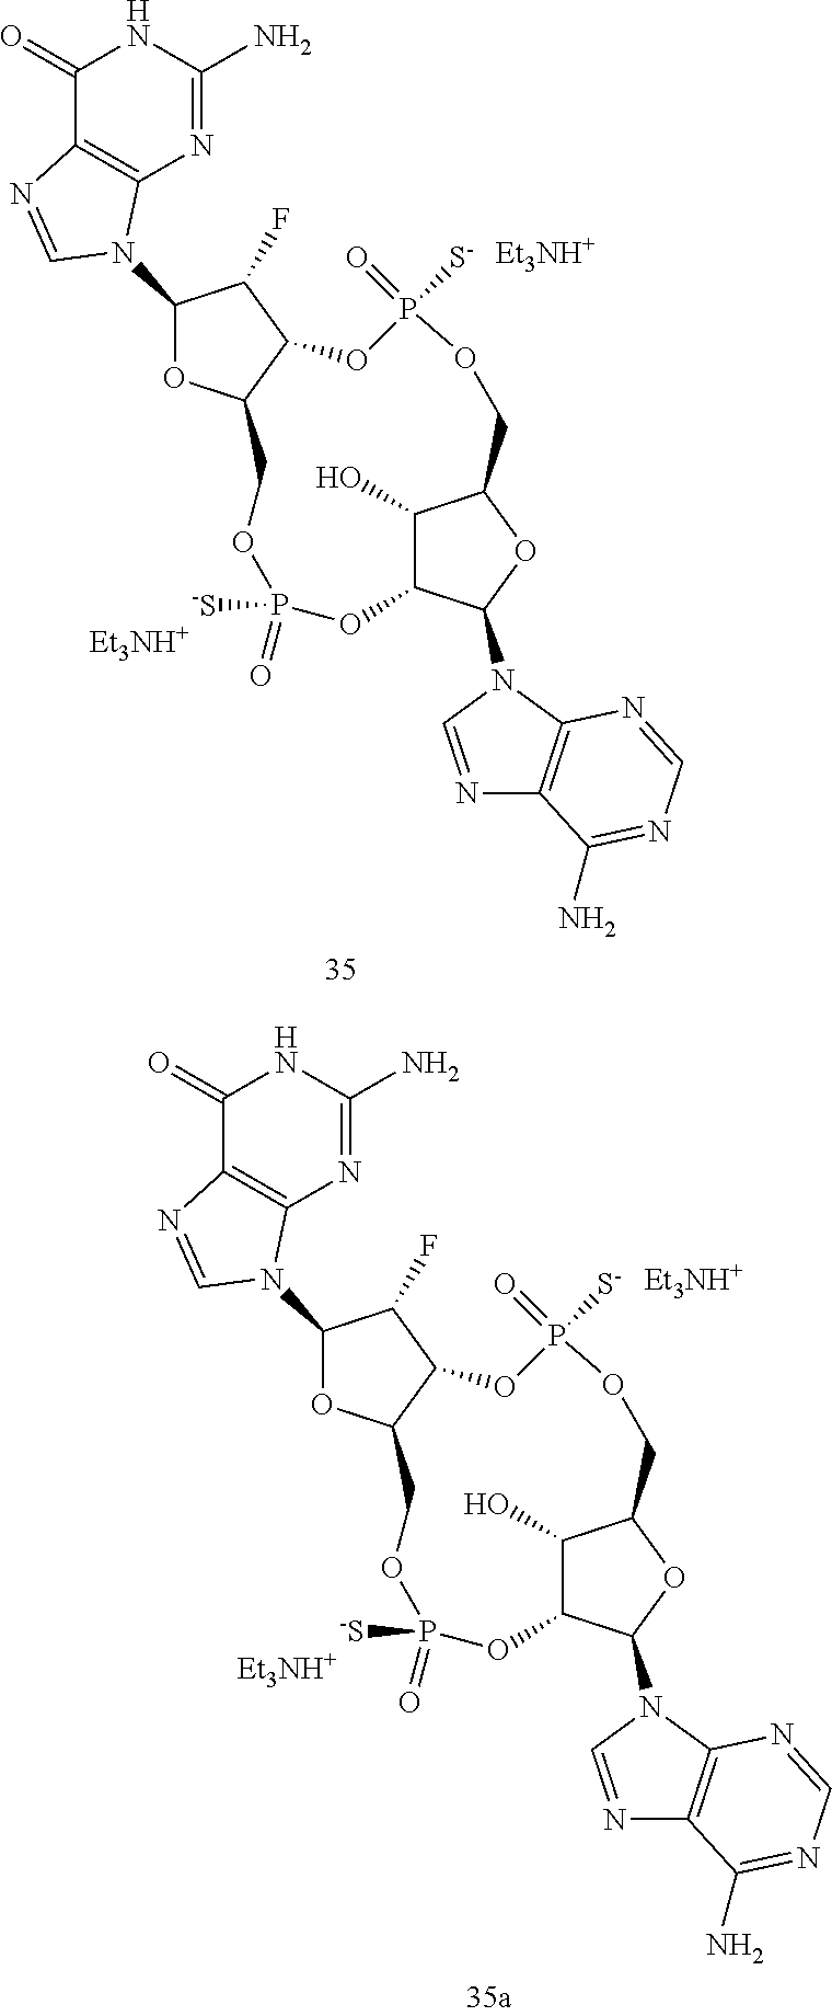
[Et3NH+].[Et3NH+].C1(N2C3=C(C(=O)NC(N)=N3)N=C2)OC2C(C1F)OP([S-])(=O)OCC1C(O)C(C(N3C4=C(N=C3)C(N)=NC=N4)O1)OP(=O)([-S])OC2.[Et3NH+].[Et3NH+].C1(N2C3=C(C(=O)NC(N)=N3)N=C2)OC2C(C1F)OP([S-])(=O)OCC1C(O)C(C(N3C4=C(N=C3)C(N)=NC=N4)O1)OP(=O)([-S])OC2
